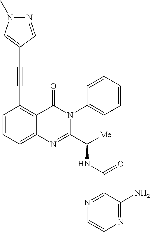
C1=CC=C2C(=C1C#CC1=CN(C)N=C1)C(=O)N(C1=CC=CC=C1)C(C([Me])NC(=O)C1=NC=CN=C1N)=N2
